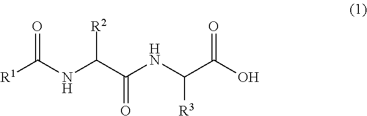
[R1]C(NC(C(=O)NC([R3])C(O)=O)[R2])=O
